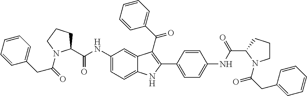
C1(NC(C2CCCN2C(=O)CC2=CC=CC=C2)=O)=CC=C2C(=C1)C(C(C1=CC=CC=C1)=O)=C(C1=CC=C(NC(C3N(C(CC4=CC=CC=C4)=O)CCC3)=O)C=C1)N2
